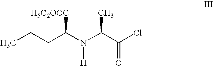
ClC(C(N(C(CCC)[H5C2OOC])[H])C)=O
